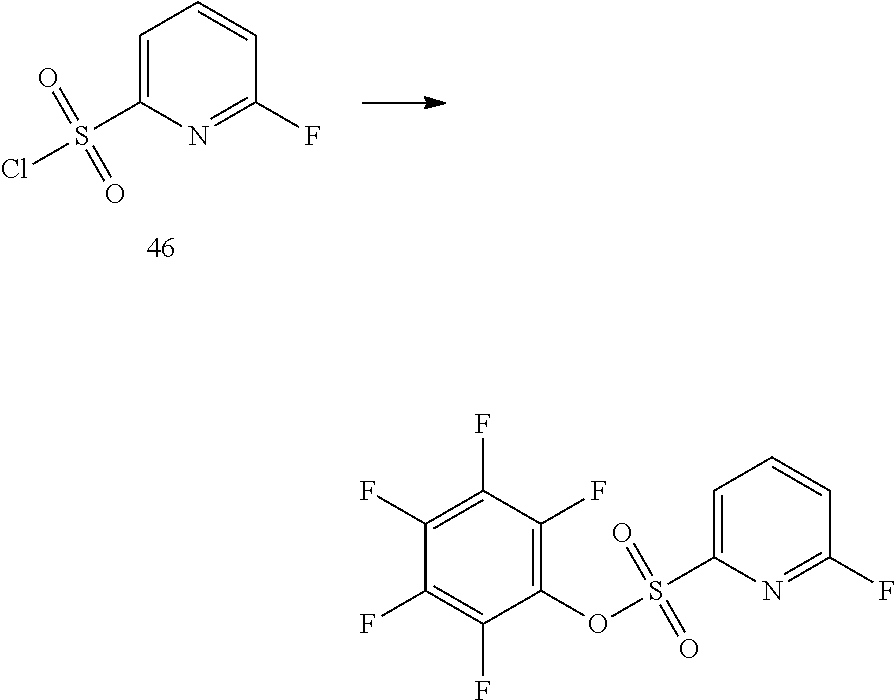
C1=C(S(Cl)(=O)=O)N=C(F)C=C1.C1=C(S(OC2=C(F)C(F)=C(F)C(F)=C2F)(=O)=O)N=C(F)C=C1
